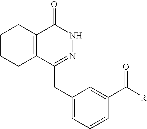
C1CCC2=C(C1)C(=O)NN=C2CC1=CC=CC(C([R])=O)=C1
